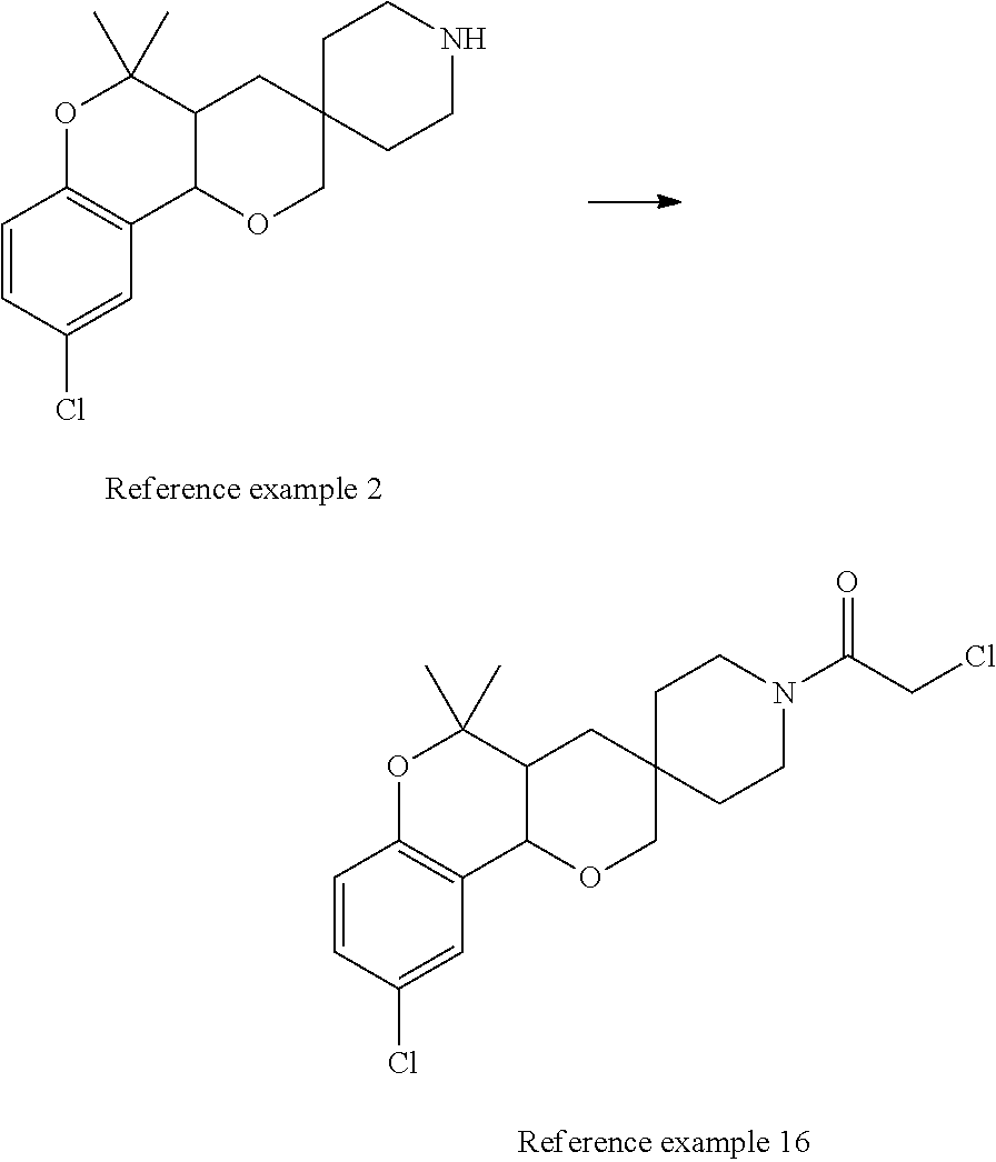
C1=CC(Cl)=CC2=C1OC(C)(C)C1C2OCC2(C1)CCNCC2.C1=CC(Cl)=CC2=C1OC(C)(C)C1C2OCC2(C1)CCN(C(CCl)=O)CC2
